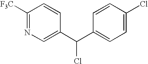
C1([F3C])=NC=C(C(C2=CC=C(Cl)C=C2)Cl)C=C1
